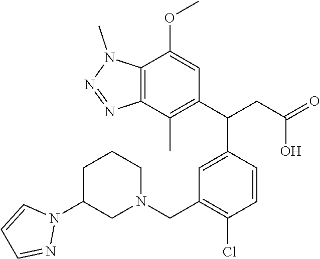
C1(C(CC(=O)O)C2=CC(CN3CCCC(N4C=CC=N4)C3)=C(Cl)C=C2)=C(C)C2=C(C(OC)=C1)N(C)N=N2
